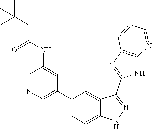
C1=NC=C(C2=CC=C3C(=C2)C(C2=NC4=C(N2)N=CC=C4)=NN3)C=C1NC(CC(C)(C)C)=O
